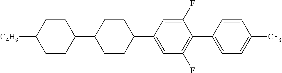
C1([C4H9])CCC(C2CCC(C3=CC(F)=C(C4=CC=C([CF3])C=C4)C(F)=C3)CC2)CC1
